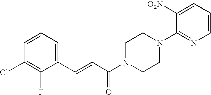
C1=CC=C(C=CC(N2CCN(C3=NC=CC=C3[O2N])CC2)=O)C(F)=C1Cl
